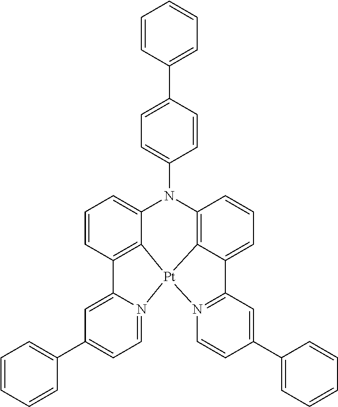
C1=CC2=C3C(=C1)N(C1=CC=C(C4=CC=CC=C4)C=C1)C1=C4C(=CC=C1)C1=N(C=CC(C5=CC=CC=C5)=C1)[Pt]34N1=CC=C(C3=CC=CC=C3)C=C21
